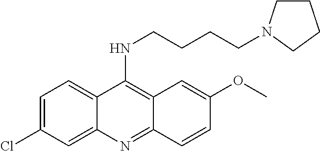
N(C1=C2C=C(OC)C=CC2=NC2=CC(Cl)=CC=C12)CCCCN1CCCC1
